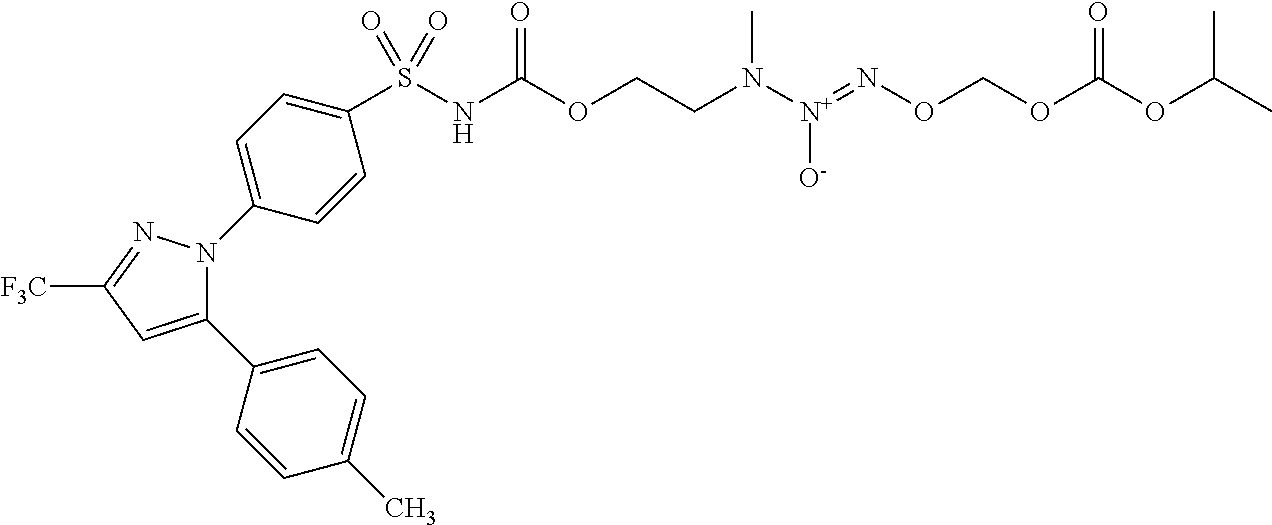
C1(C2=CC=C(C)C=C2)=CC([F3C])=NN1C1=CC=C(S(NC(OCCN([N+](=NOCOC(OC(C)C)=O)[O-])C)=O)(=O)=O)C=C1
